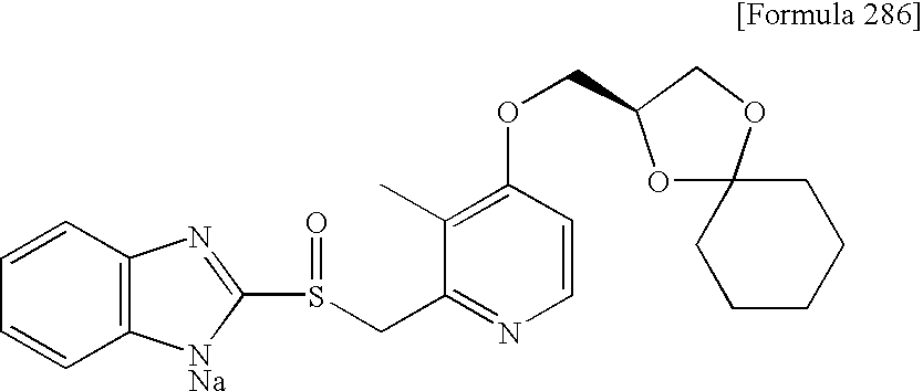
C1(C)=C(OCC2OC3(OC2)CCCCC3)C=CN=C1CS(C1=NC2=C(C=CC=C2)[NNa]1)=O
